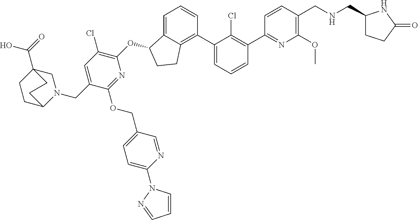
O(C1C2=CC=CC(C3=CC=CC(C4=NC(OC)=C(CNCC5CCC(=O)N5)C=C4)=C3Cl)=C2CC1)C1=C(Cl)C=C(CN2CC3(C(=O)O)CCC2CC3)C(OCC2=CC=C(N3C=CC=N3)N=C2)=N1
